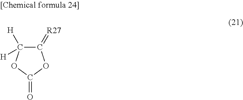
[R27]=C1C([H])([H])OC(=O)O1
